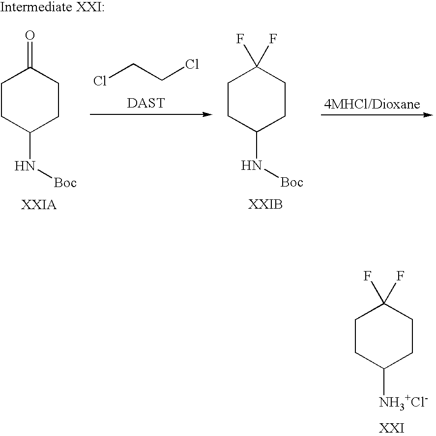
C1CC(N[Boc])CCC1=O.ClCCCl.C1CC(N[Boc])CCC1(F)F.C1CC([NH3+Cl-])CCC1(F)F
